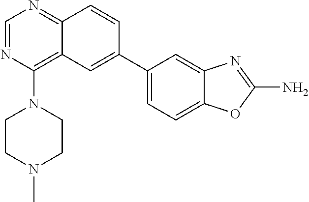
C1(N2CCN(C)CC2)=C2C(=NC=N1)C=CC(C1=CC=C3C(=C1)N=C(N)O3)=C2
